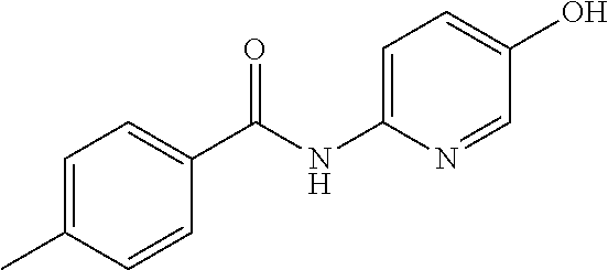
C1(C(NC2=CC=C(O)C=N2)=O)=CC=C(C)C=C1
